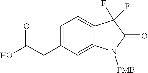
C1=C(CC(O)=O)C=C2C(=C1)C(F)(F)C(=O)N2[PMB]
